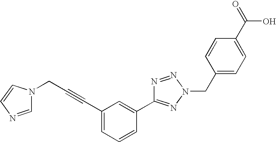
N1=NN(CC2=CC=C(C(=O)O)C=C2)N=C1C1=CC(C#CCN2C=NC=C2)=CC=C1
